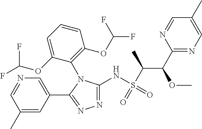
N1=C(NS(C(C(C2=NC=C(C)C=N2)OC)C)(=O)=O)N(C2=C(OC(F)F)C=CC=C2OC(F)F)C(C2=CN=CC(C)=C2)=N1
